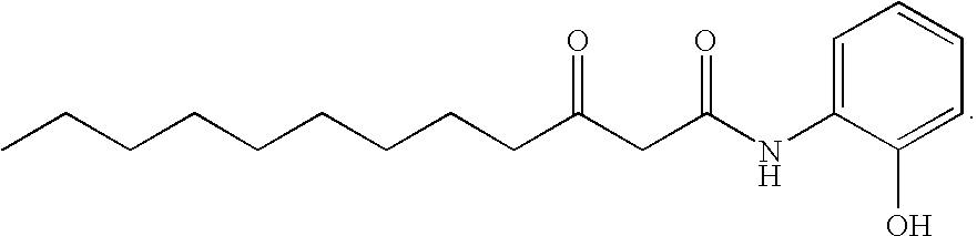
CCCCCCCCCC(CC(NC1=CC=CC=C1O)=O)=O
